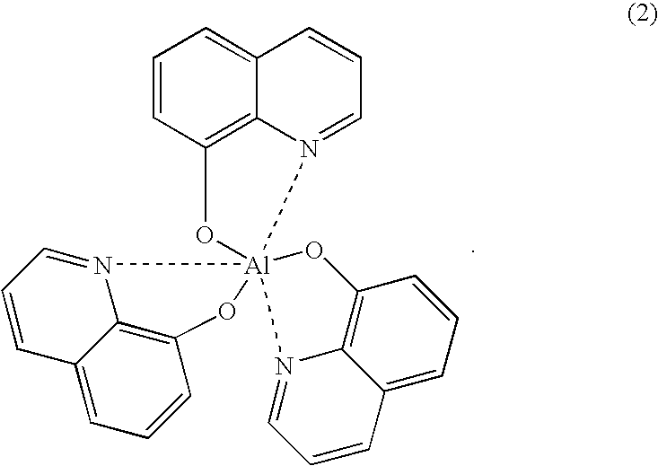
C1=CC2=C3C(=C1)C=CC=N3[Al]13(O2)(OC2=C4C(=CC=C2)C=CC=N41)N1=CC=CC2=CC=CC(=C21)O3
